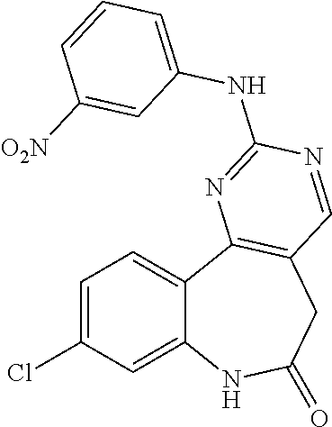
C1=C(Cl)C=C2C(=C1)C1=C(CC(=O)N2)C=NC(NC2=CC=CC([O2N])=C2)=N1
